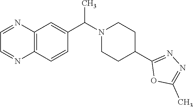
C12=C(C=CC(C(N3CCC(C4=NN=C(C)O4)CC3)C)=C1)N=CC=N2
